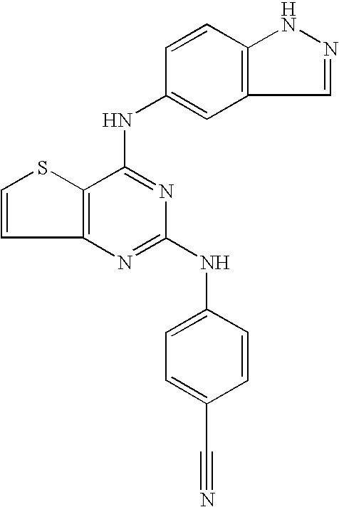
C12=C(C(NC3=CC4=C(C=C3)NN=C4)=NC(NC3=CC=C(C#N)C=C3)=N1)SC=C2
